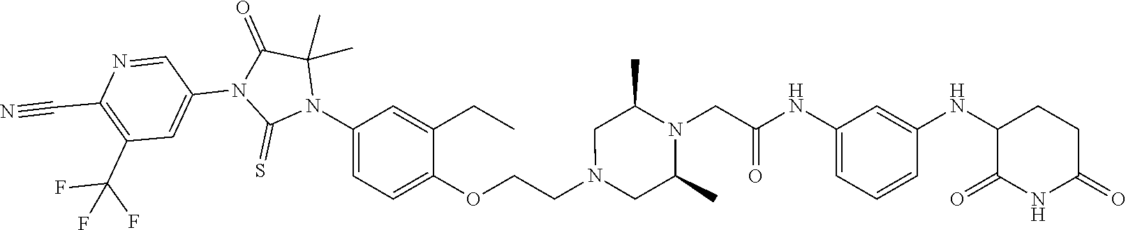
C1=C(NC(CN2C(C)CN(CCOC3=CC=C(N4C(C)(C)C(=O)N(C5=CC(C(F)(F)F)=C(C#N)N=C5)C4=S)C=C3CC)CC2C)=O)C=C(NC2C(=O)NC(=O)CC2)C=C1
